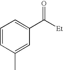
C1=CC(C)=CC(C([Et])=O)=C1
